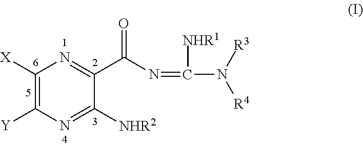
C1([X])=C([Y])N=C([NHR2])C(C(N=C([NHR1])N([R3])[R4])=O)=N1
